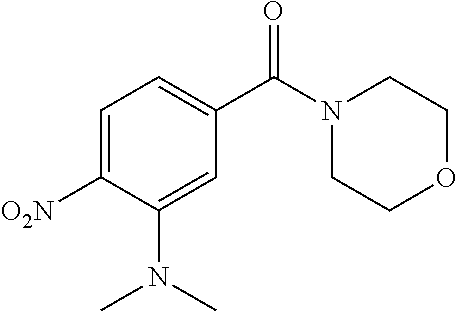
C1=C([O2N])C(N(C)C)=CC(C(N2CCOCC2)=O)=C1
